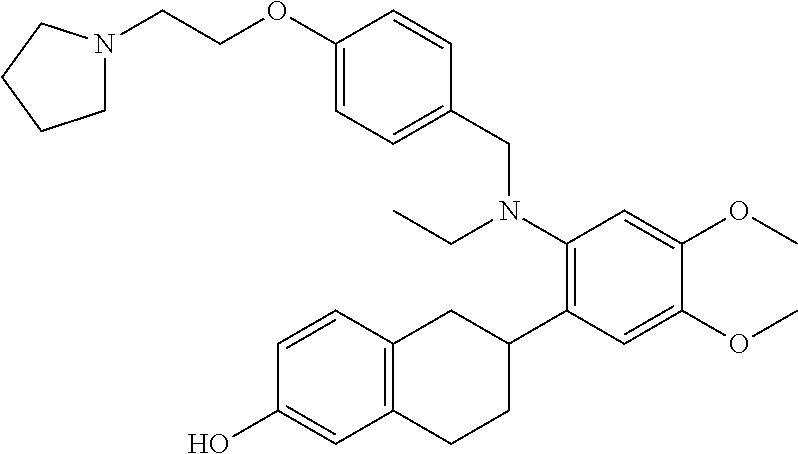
C1(OCCN2CCCC2)=CC=C(CN(C2=C(C3CC4=C(CC3)C=C(O)C=C4)C=C(OC)C(OC)=C2)CC)C=C1
